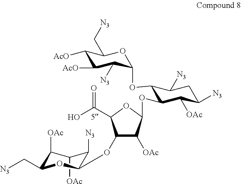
C1([OAc])C([OAc])C(C[N3])OC(OC2C([OAc])C(OC3C(OC4OC(C[N3])C([AcO])C([AcO])C4[N3])C([N3])CC([N3])C3[OAc])OC2C(O)=O)C1[N3]
